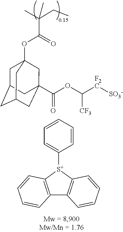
C(C(=O)OC12CC3CC(CC(C(OC([F2C][SO3-])[CF3])=O)(C1)C3)C2)(C)(CC)C.C1=CC=CC=C1[S+]1C2=C(C3=C1C=CC=C3)C=CC=C2
